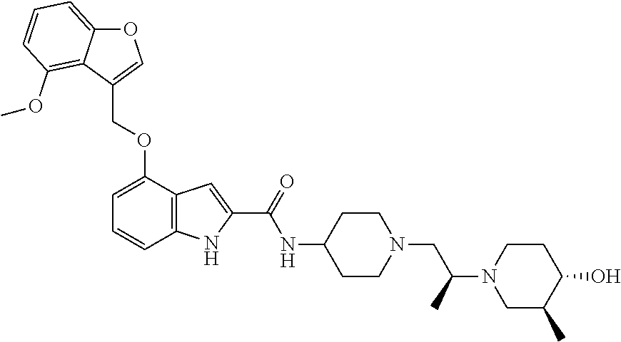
O(C1=CC=CC2=C1C=C(C(NC1CCN(CC(N3CC(C)C(O)CC3)C)CC1)=O)N2)CC1=COC2=CC=CC(OC)=C21
